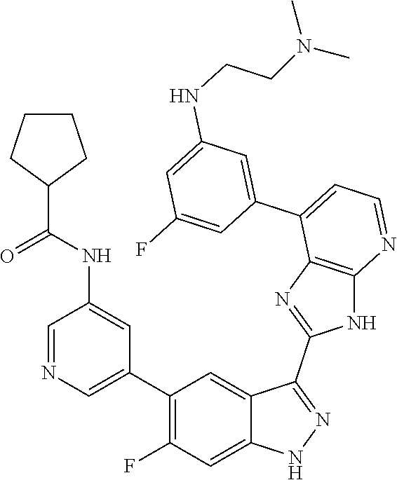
C1=NC=C(C2=C(F)C=C3C(=C2)C(C2=NC4=C(N2)N=CC=C4C2=CC(NCCN(C)C)=CC(F)=C2)=NN3)C=C1NC(=O)C1CCCC1
